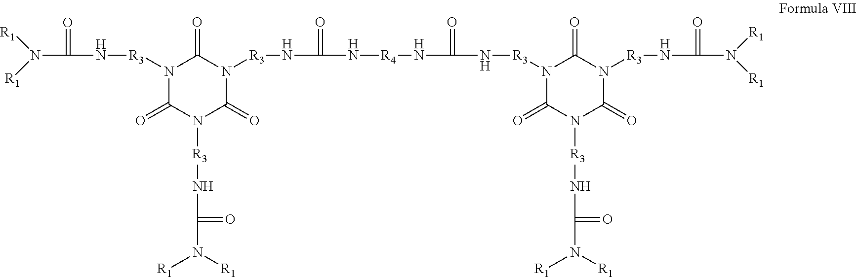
N1([R3]NC(N([R1])[R1])=O)C(=O)N([R3]NC(N([R1])[R1])=O)C(=O)N([R3]NC(N[R4]NC(N[R3]N2C(=O)N([R3]NC(N([R1])[R1])=O)C(=O)N([R3]NC(N([R1])[R1])=O)C2=O)=O)=O)C1=O
